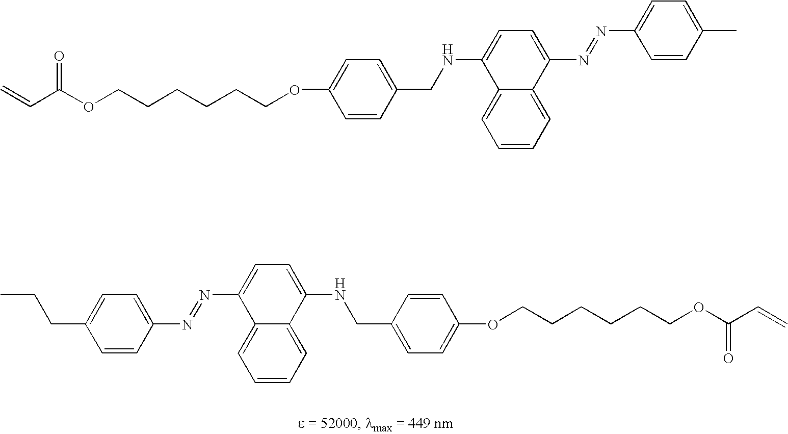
C=CC(OCCCCCCOC1=CC=C(CNC2=CC=C(N=NC3=CC=C(CCC)C=C3)C3=CC=CC=C23)C=C1)=O.C=CC(OCCCCCCOC1=CC=C(CNC2=CC=C(N=NC3=CC=C(C)C=C3)C3=CC=CC=C23)C=C1)=O
